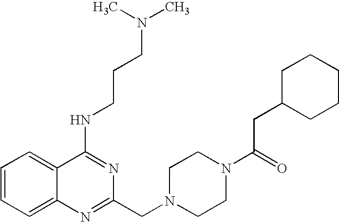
C1=CC=C2C(=C1)C(NCCCN(C)C)=NC(CN1CCN(C(CC3CCCCC3)=O)CC1)=N2
